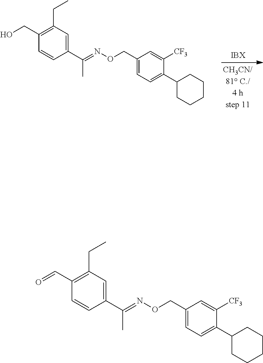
C1(CON=C(C2=CC(CC)=C(CO)C=C2)C)=CC=C(C2CCCCC2)C([CF3])=C1.C1(CON=C(C2=CC(CC)=C(C=O)C=C2)C)=CC=C(C2CCCCC2)C([CF3])=C1
